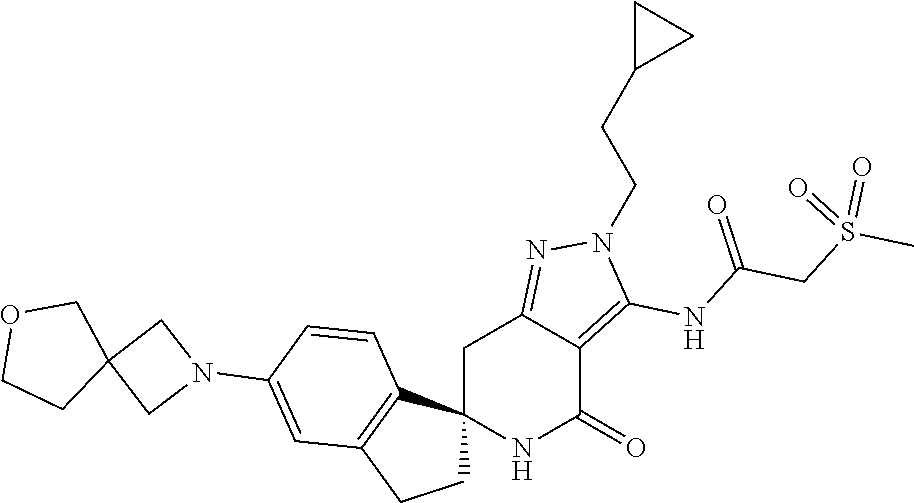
C12(NC(=O)C3=C(NC(CS(C)(=O)=O)=O)N(CCC4CC4)N=C3C1)CCC1=C2C=CC(N2CC3(C2)COCC3)=C1
